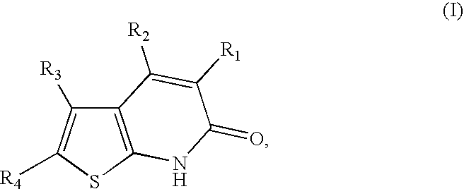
C12=C(SC([R4])=C1[R3])NC(=O)C([R1])=C2[R2]
